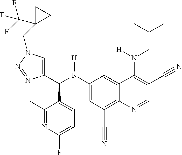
C1(N(C(C2=CN(CC3(C(F)(F)F)CC3)N=N2)C2=CC=C(F)N=C2C)[H])=CC(C#N)=C2C(=C1)C(N(CC(C)(C)C)[H])=C(C#N)C=N2
